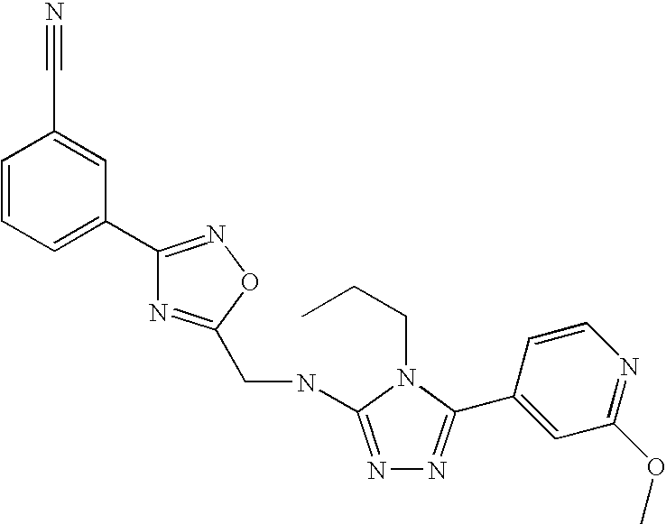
C1=CC=C(C2=NOC(CNC3=NN=C(C4=CC(OC)=NC=C4)N3CCC)=N2)C=C1C#N
